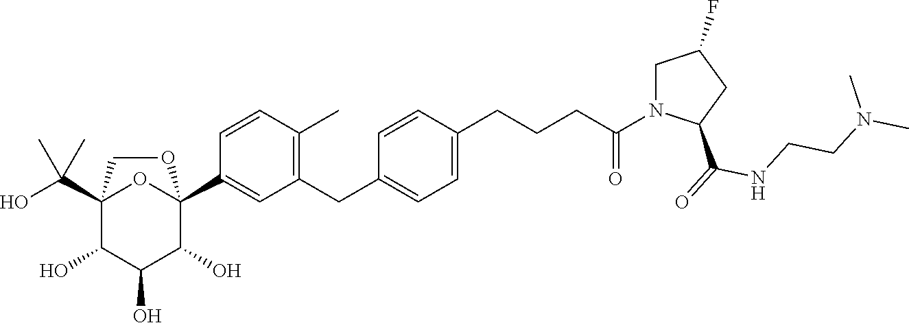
C12(C(O)(C)C)C(O)C(O)C(O)C(C3=CC(CC4=CC=C(CCCC(N5CC(F)CC5C(=O)NCCN(C)C)=O)C=C4)=C(C)C=C3)(O1)OC2
